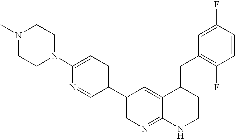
C1(C2=CC=C(N3CCN(C)CC3)N=C2)=CN=C2C(=C1)C(CC1=C(F)C=CC(F)=C1)CCN2
